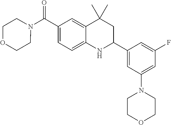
C(C1=CC=C2C(=C1)C(C)(C)CC(C1=CC(N3CCOCC3)=CC(F)=C1)N2)(=O)N1CCOCC1
